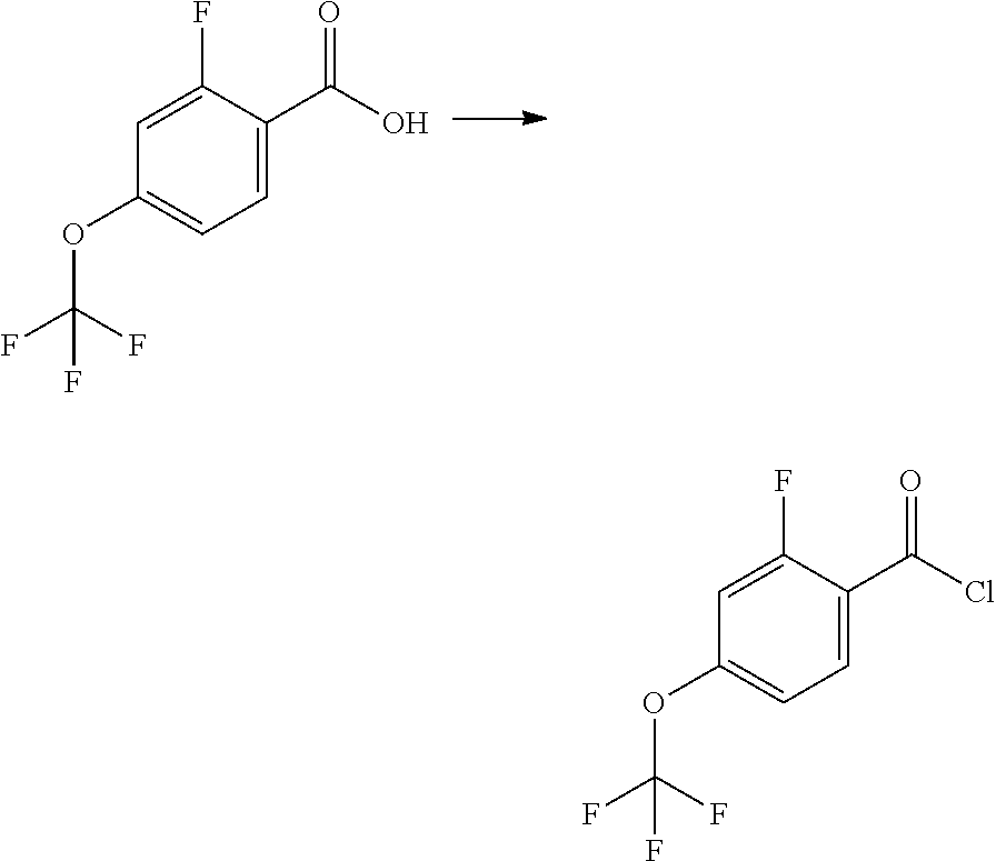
C1=C(F)C(C(O)=O)=CC=C1OC(F)(F)F.C1=C(F)C(C(Cl)=O)=CC=C1OC(F)(F)F
